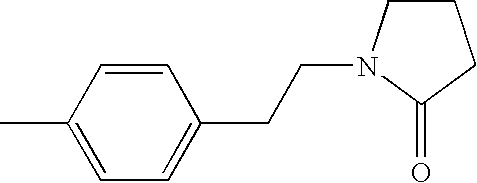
C1=CC(C)=CC=C1CCN1CCCC1=O
